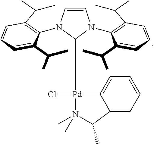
C1=CN(C2=C(C(C)C)C=CC=C2C(C)C)C([Pd]2(Cl)C3=CC=CC=C3C(C)N2(C)C)N1C1=C(C(C)C)C=CC=C1C(C)C
